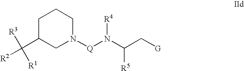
C1C(C([R2])([R3])[R1])CN([Q]N(C(C[G])[R5])[R4])CC1
